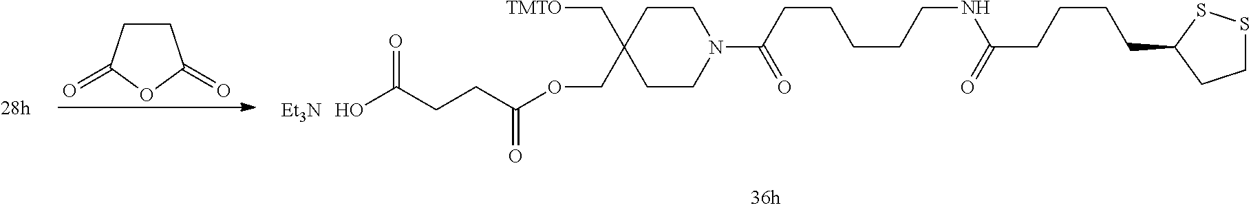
C1CC(=O)OC1=O.C(C1(C[TMTO])CCN(C(=O)CCCCCNC(=O)CCCCC2CCSS2)CC1)OC(CCC(O)=O)=O.[Et3N]
